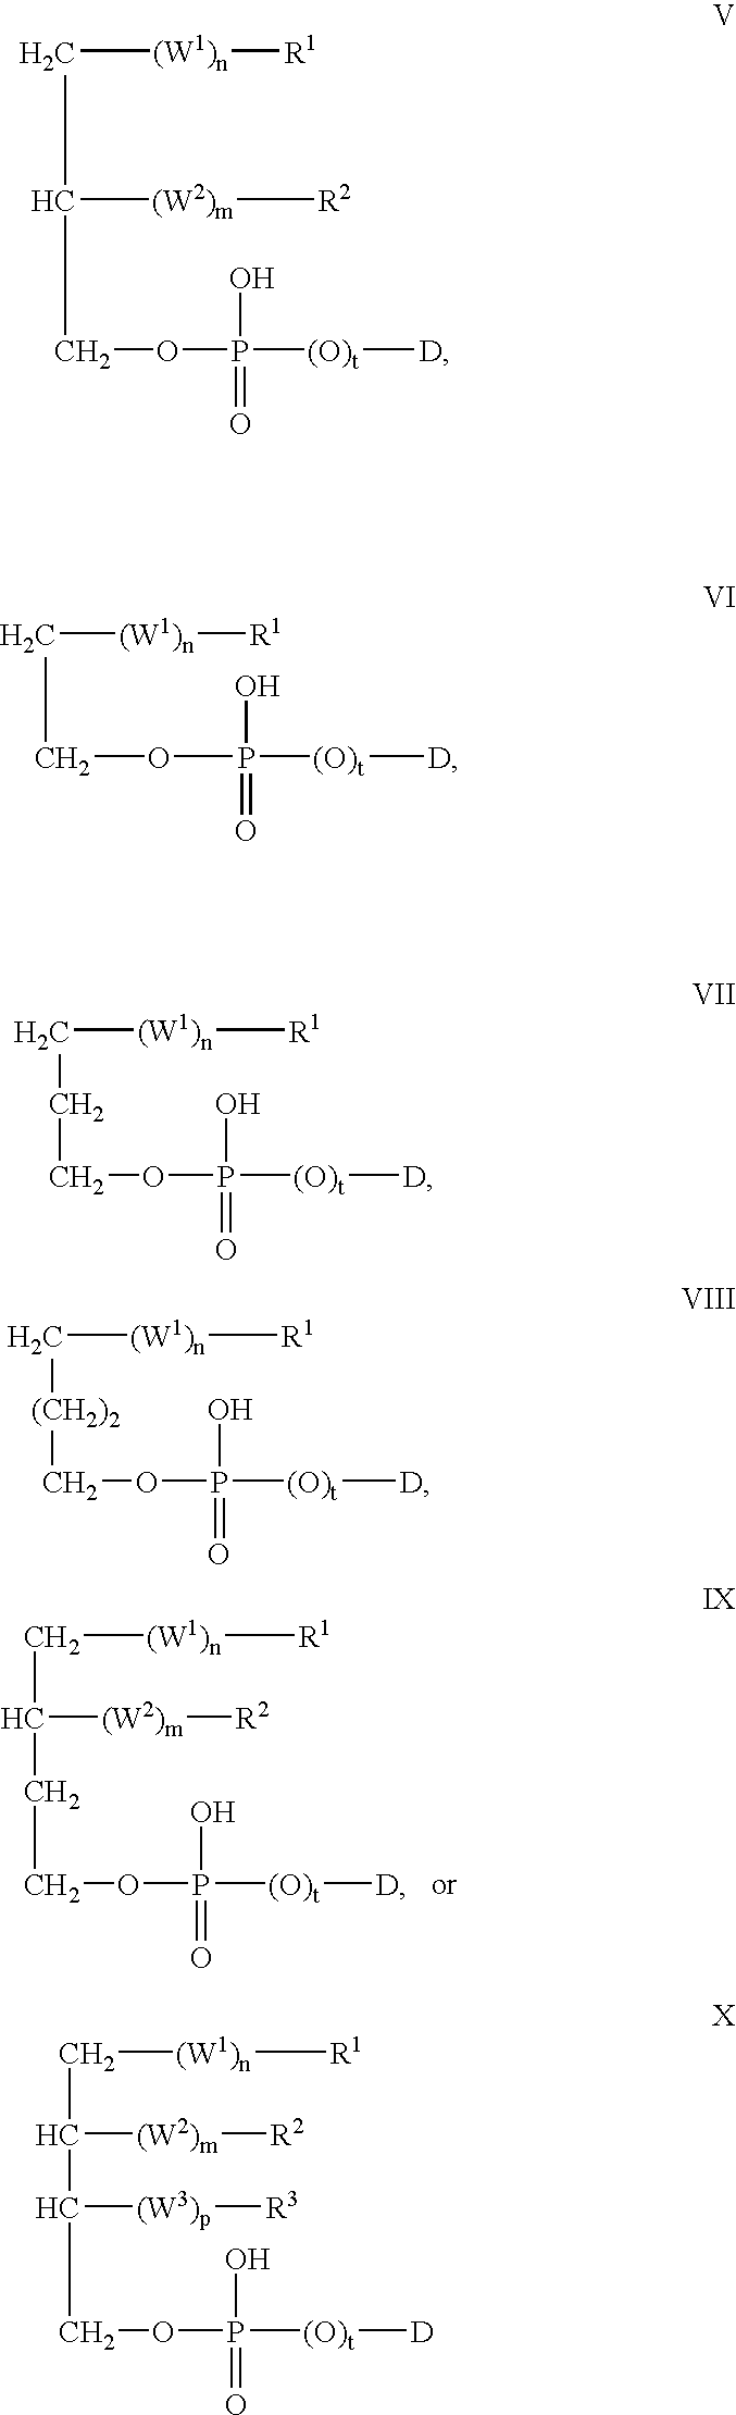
[R1][(W1)n]CCOP(=O)(O)[(O)t][D].[R1][(W1)n]CC([(W2)m][R2])CCOP(=O)(O)[(O)t][D].[R1][(W1)n]C[(CH2)2]COP(=O)(O)[(O)t][D].[R1][(W1)n]CC([(W2)m][R2])C(COP(=O)(O)[(O)t][D])[(W3)p][R3].[(W1)n]([R1])CC([(W2)m][R2])COP(=O)(O)[(O)t][D].[R1][(W1)n]CCCOP(=O)(O)[(O)t][D]
